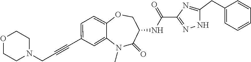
N1(C)C2=CC(C#CCN3CCOCC3)=CC=C2OCC(NC(C2=NNC(CC3=CC=CC=C3)=N2)=O)C1=O
